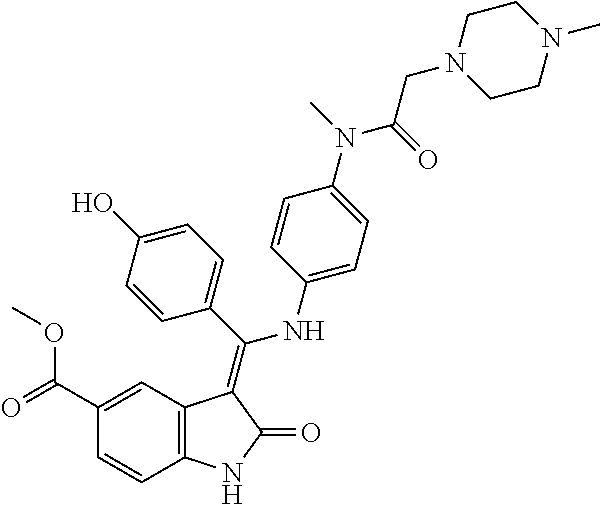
C1(C(=O)OC)=CC2=C(C=C1)NC(=O)C2=C(C1=CC=C(O)C=C1)NC1=CC=C(N(C)C(=O)CN2CCN(C)CC2)C=C1
